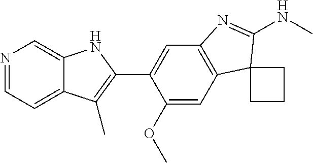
C12=C(C=C(C3=C(C)C4=CC=NC=C4N3)C(OC)=C1)N=C(NC)C21CCC1
